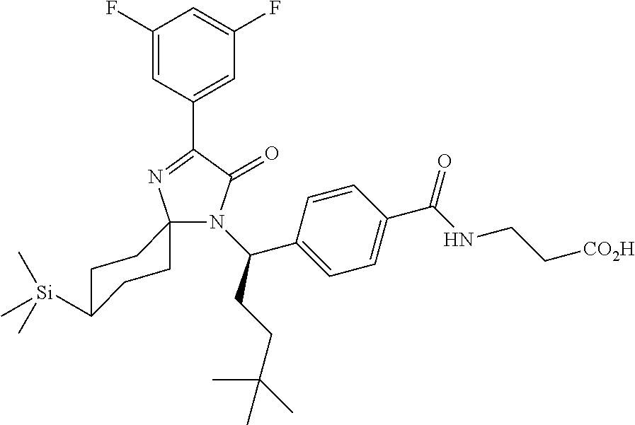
C1(F)=CC(C2=NC3(N(C(CCC(C)(C)C)C4=CC=C(C(NCC[CO2H])=O)C=C4)C2=O)CCC([Si](C)(C)C)CC3)=CC(F)=C1
